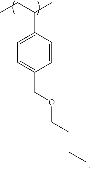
C1=CC(C(CC)C)=CC=C1COCCCC
